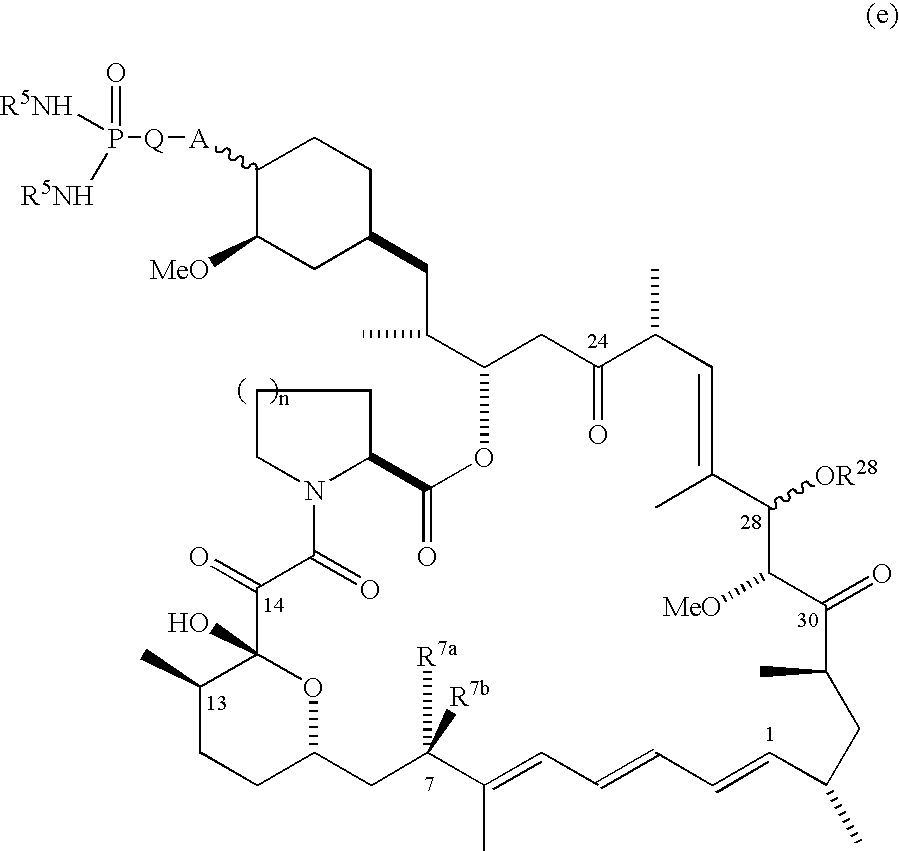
[A](C1C([MeO])CC(CC(C2CC(=O)C(C)C=C(C)C([OR28])C([MeO])C(=O)C(C)CC(C)C=CC=CC=C(C)C([R7a])([R7b])CC3CCC(C)C(O)(O3)C(=O)C(=O)N3CCCC3C(=O)O2)C)CC1)[Q]P(=O)([R5NH])[R5NH]
